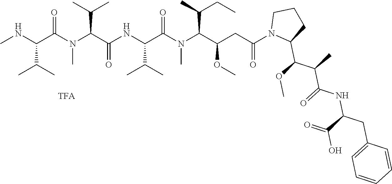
CNC(C(N(C(C(NC(C(N(C(C(CC(N1C(C(C(C(NC(C(O)=O)CC2=CC=CC=C2)=O)C)OC)CCC1)=O)OC)C(CC)C)C)=O)C(C)C)=O)C(C)C)C)=O)C(C)C
